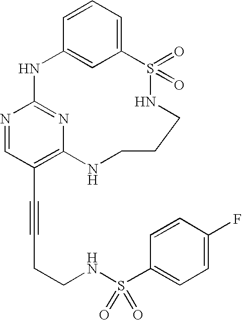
C1=CC=C2C=C1NC1=NC(=C(C#CCCNS(C3=CC=C(F)C=C3)(=O)=O)C=N1)NCCCNS2(=O)=O
